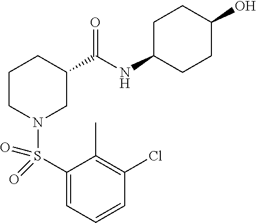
C1(S(N2CC(C(NC3CCC(O)CC3)=O)CCC2)(=O)=O)=CC=CC(Cl)=C1C
